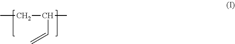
C=CC(CC)C
